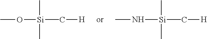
CO[Si](C[H])(C)(C)C.CN[Si](C[H])(C)(C)C
